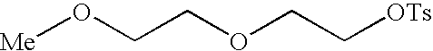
[Me]OCCOCC[OTs]
